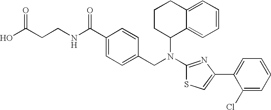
C(CCNC(C1=CC=C(CN(C2C3=CC=CC=C3CCC2)C2=NC(C3=CC=CC=C3Cl)=CS2)C=C1)=O)(O)=O
